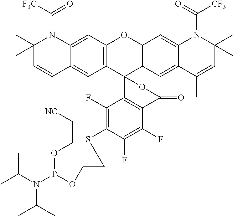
C12=C(C=C3C(=C1)C(C)=CC(C)(C)N3C([F3C])=O)OC1=C(C23C2=C(C(F)=C(F)C(SCCOP(OCC[NC])N(C(C)C)C(C)C)=C2F)C(=O)O3)C=C2C(=C1)N(C([CF3])=O)C(C)(C)C=C2C
